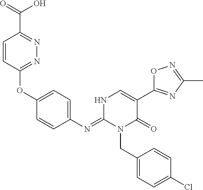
C1(OC2=NN=C(C(=O)O)C=C2)=CC=C(N=C2N(CC3=CC=C(Cl)C=C3)C(=O)C(C3=NC(C)=NO3)=CN2)C=C1
